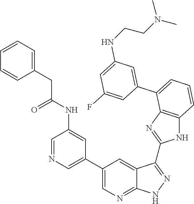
C1=C(C2=CC=CC3=C2N=C(C2=NNC4=NC=C(C5=CN=CC(NC(CC6=CC=CC=C6)=O)=C5)C=C42)N3)C=C(F)C=C1NCCN(C)C
